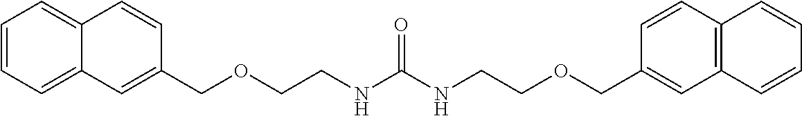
C1=CC=C2C(=C1)C=CC(COCCNC(NCCOCC1=CC3=C(C=C1)C=CC=C3)=O)=C2
